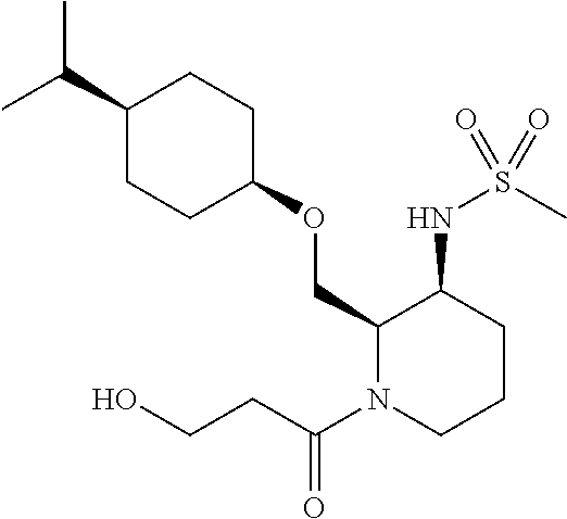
C(C1CCC(OCC2N(C(CCO)=O)CCCC2NS(C)(=O)=O)CC1)(C)C
